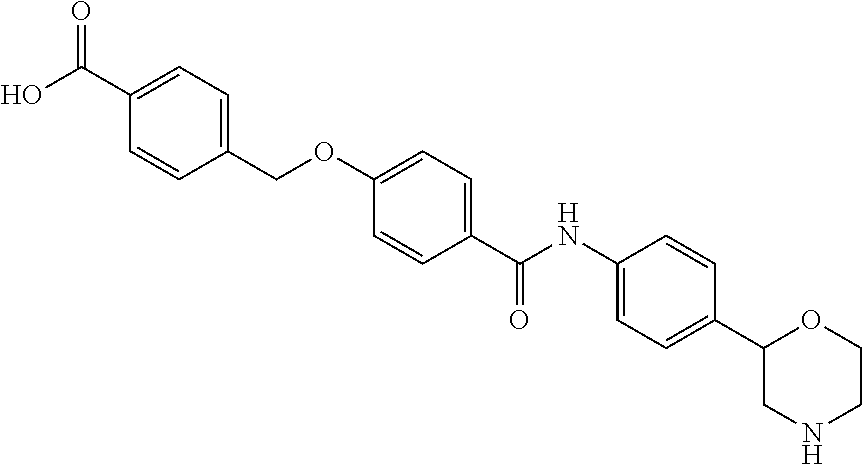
C1(OCC2=CC=C(C(O)=O)C=C2)=CC=C(C(NC2=CC=C(C3CNCCO3)C=C2)=O)C=C1
